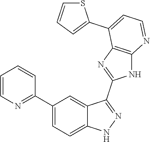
C1(C2=CC=C3C(=C2)C(C2=NC4=C(N2)N=CC=C4C2=CC=CS2)=NN3)=NC=CC=C1
